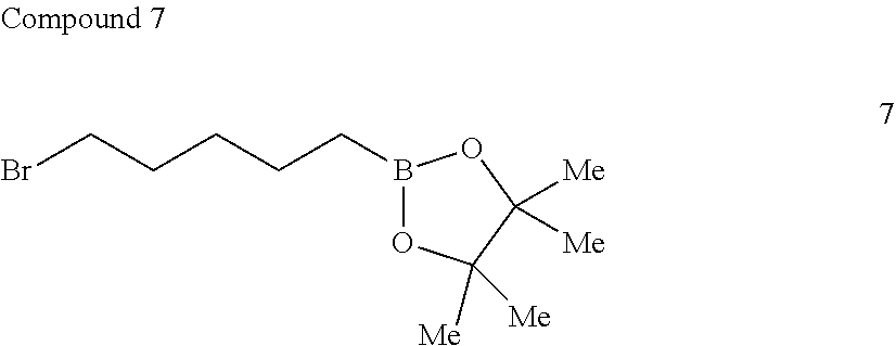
BrCCCCCB1OC([Me])([Me])C([Me])([Me])O1
